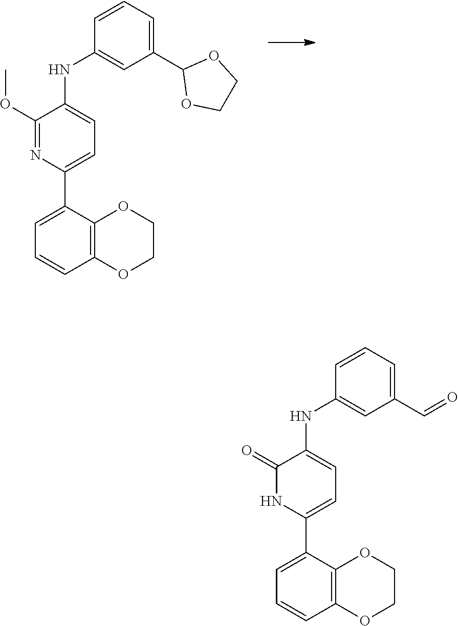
O(C1=NC(C2=CC=CC3=C2OCCO3)=CC=C1NC1=CC(C2OCCO2)=CC=C1)C.O=C1C(NC2=CC(C=O)=CC=C2)=CC=C(C2=CC=CC3=C2OCCO3)N1
